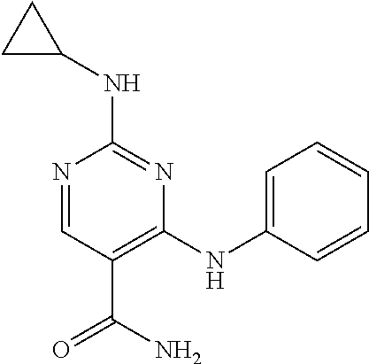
C1(NC2CC2)=NC(NC2=CC=CC=C2)=C(C(=O)N)C=N1
